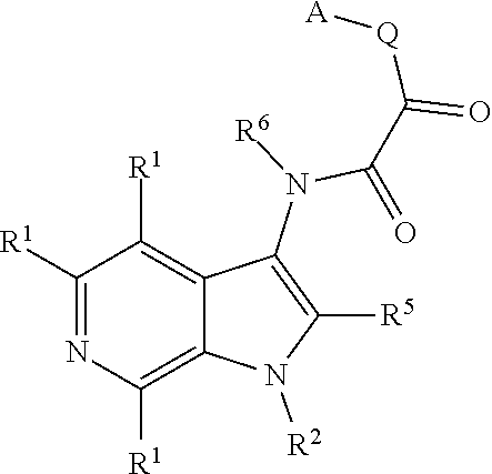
[R6]N(C(=O)C([Q][A])=O)C1=C([R5])N([R2])C2=C([R1])N=C([R1])C([R1])=C12
